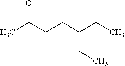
CC(CCC(CC)CC)=O
